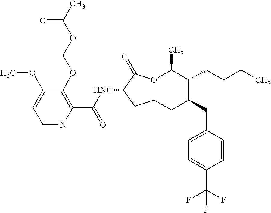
C1CC(NC(C2=C(OCOC(C)=O)C(OC)=CC=N2)=O)C(=O)OC(C)C(CCCC)C(CC2=CC=C(C(F)(F)F)C=C2)C1
